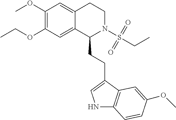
C1(OC)=C(OCC)C=C2C(=C1)CCN(S(CC)(=O)=O)C2CCC1=CNC2=C1C=C(OC)C=C2
